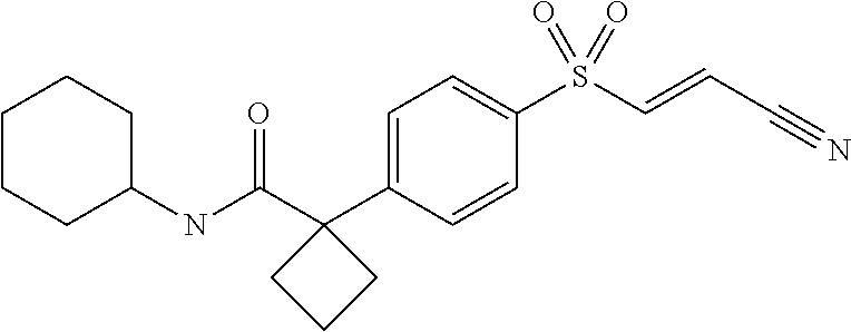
C1=C(C2(C(NC3CCCCC3)=O)CCC2)C=CC(S(C=CC#N)(=O)=O)=C1
